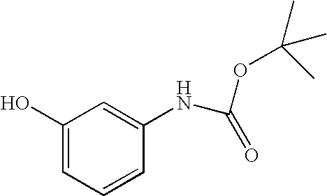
C1(O)=CC=CC(NC(OC(C)(C)C)=O)=C1
